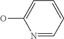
N1=CC=CC=C1O
